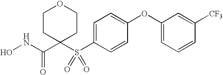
N(C(C1(S(C2=CC=C(OC3=CC=CC([CF3])=C3)C=C2)(=O)=O)CCOCC1)=O)O
